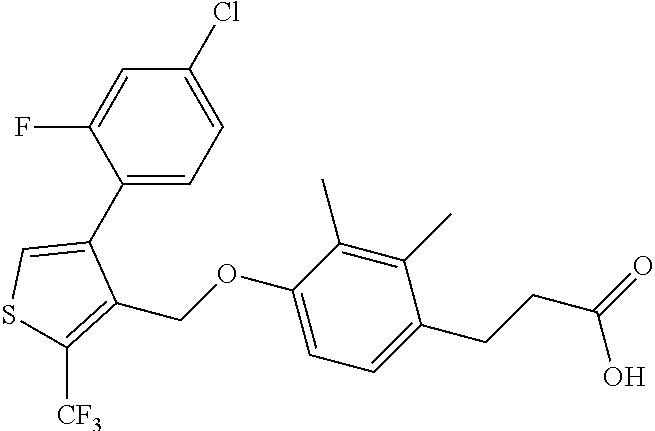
C1(C2=CSC([CF3])=C2COC2=CC=C(CCC(=O)O)C(C)=C2C)=CC=C(Cl)C=C1F
